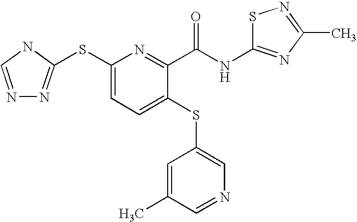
C1(SC2=NN=CN2)=CC=C(SC2=CN=CC(C)=C2)C(C(NC2=NC(C)=NS2)=O)=N1
